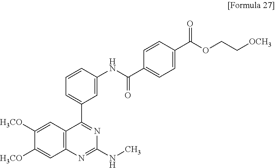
C1([H3CO])=CC2=C(C=C1[H3CO])N=C(NC)N=C2C1=CC=CC(NC(=O)C2=CC=C(C(=O)OCC[OCH3])C=C2)=C1
